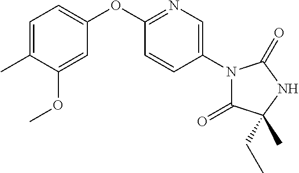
C1(OC2=CC=C(C)C(OC)=C2)=NC=C(N2C(=O)C(CC)(C)NC2=O)C=C1
